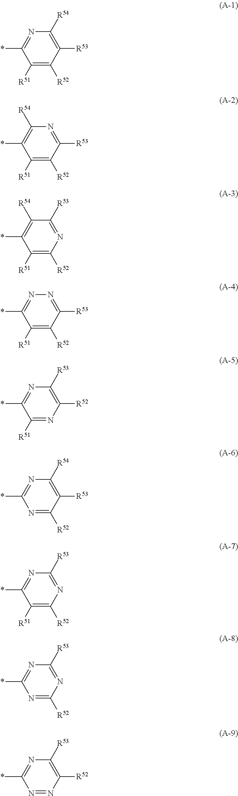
N1=C(*)C([R51])=C([R52])C([R53])=C1[R54].C1([R54])=C(*)C([R51])=C([R52])C([R53])=N1.C1([R54])=C(*)C([R51])=C([R52])N=C1[R53].N1=C(*)C([R51])=C([R52])C([R53])=N1.N1=C(*)C([R51])=NC([R52])=C1[R53].N1=C(*)N=C([R52])C([R53])=C1[R54].N1=C(*)C([R51])=C([R52])N=C1[R53].N1=C(*)N=C([R52])N=C1[R53].N1=C(*)N=NC([R52])=C1[R53]
